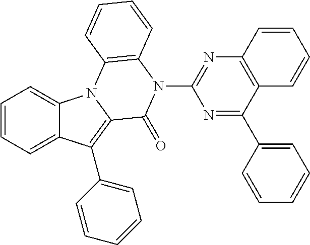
C1=CC=C2C(=C1)N1C(=C2C2=CC=CC=C2)C(=O)N(C2=NC3=C(C(C4=CC=CC=C4)=N2)C=CC=C3)C2=C1C=CC=C2
